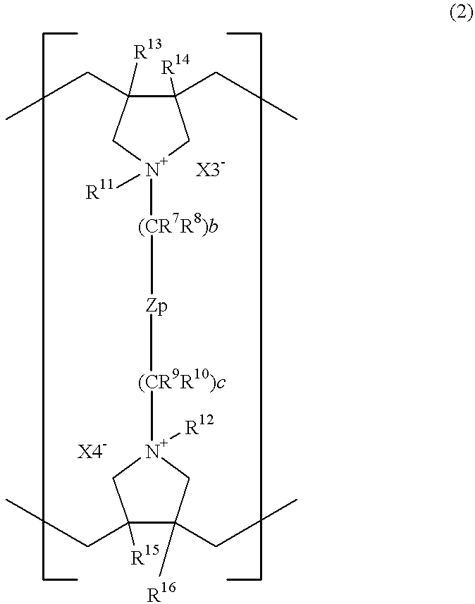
[R11][N+]1([(CR7R8)b][Zp][(CR9R10)c][N+]2([R12])CC([R15])(CC)C([R16])(CC)C2)CC([R14])(CC)C([R13])(CC)C1.[X4-]
